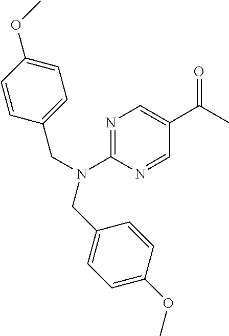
N1=C(N(CC2=CC=C(OC)C=C2)CC2=CC=C(OC)C=C2)N=CC(C(C)=O)=C1
